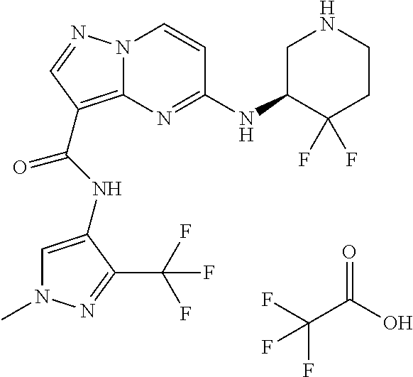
N12C(=C(C(NC3=CN(C)N=C3C(F)(F)F)=O)C=N1)N=C(NC1C(F)(F)CCNC1)C=C2.C(C(=O)O)(F)(F)F
